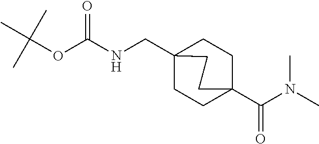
C1CC2(CNC(OC(C)(C)C)=O)CCC1(C(N(C)C)=O)CC2
